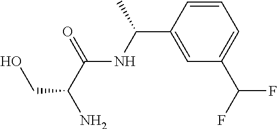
N(C(=O)C(N)CO)C(C1=CC(C(F)F)=CC=C1)C
